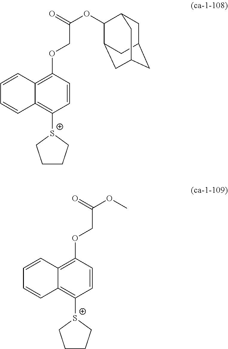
C1CC[S+](C2=C3C(=C(OCC(OC4C5CC6CC(CC4C6)C5)=O)C=C2)C=CC=C3)C1.C1CC[S+](C2=C3C(=C(OCC(OC)=O)C=C2)C=CC=C3)C1
